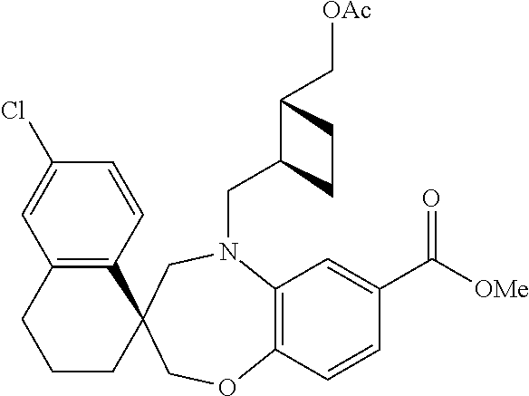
C12=C(C=CC(C([OMe])=O)=C1)OCC1(CN2CC2C(C[OAc])CC2)C2=C(CCC1)C=C(Cl)C=C2
